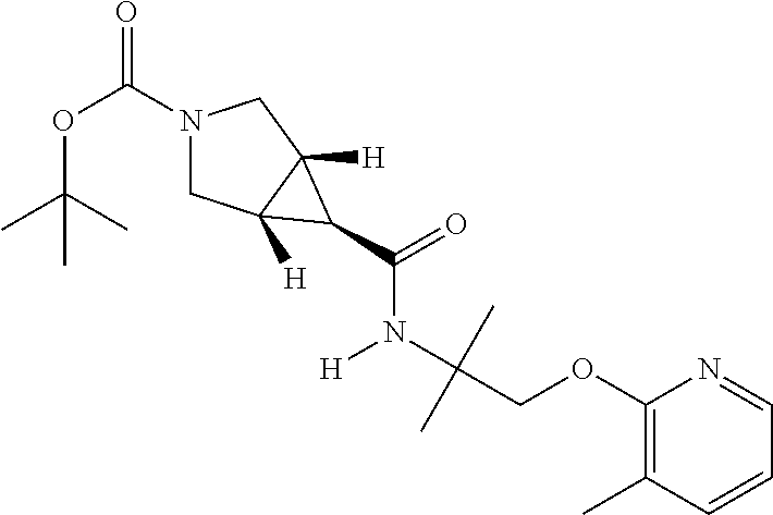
N1(C(OC(C)(C)C)=O)CC2([H])C([H])(C1)C2C(=O)N([H])C(COC1=C(C)C=CC=N1)(C)C
